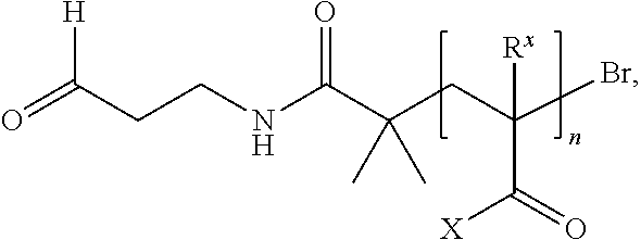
O=C(CCNC(C(CC(Br)(C(=O)[X])[Rx])(C)C)=O)[H]
